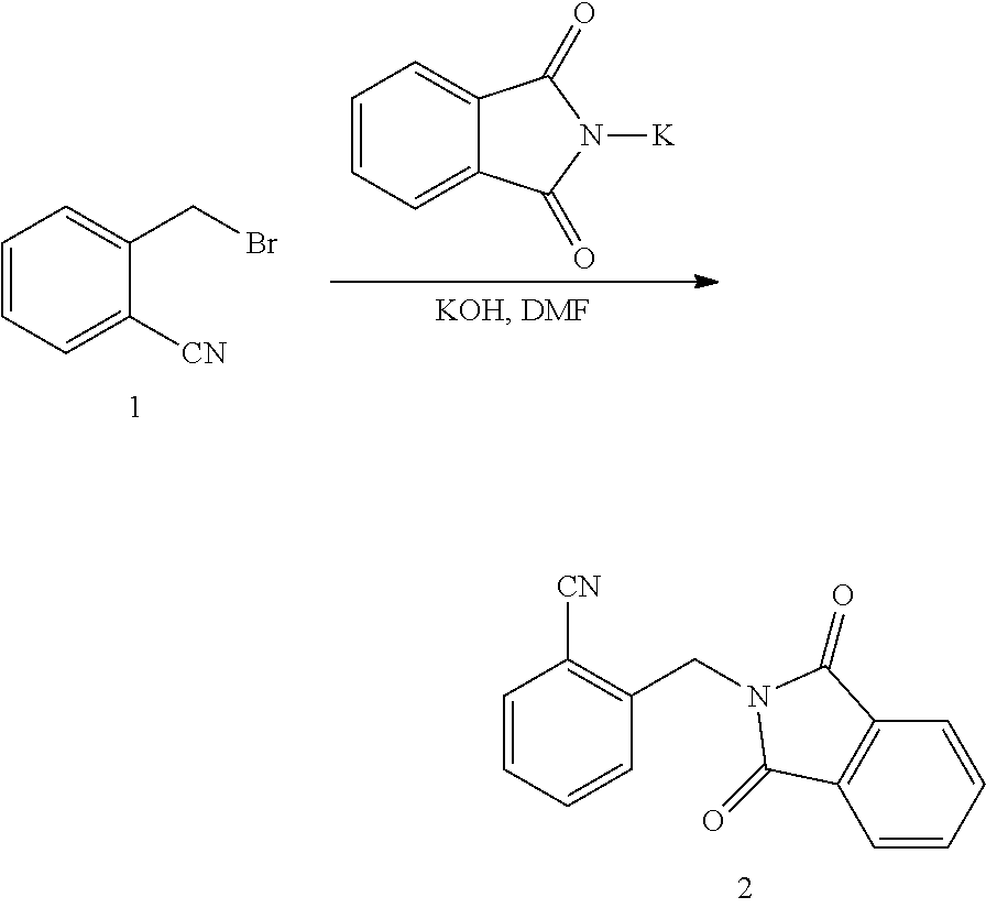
C1=CC=C([CN])C(CBr)=C1.C1=CC=C2C(=C1)C(=O)N([K])C2=O.C1=CC=CC(CN2C(=O)C3=C(C=CC=C3)C2=O)=C1[CN]
